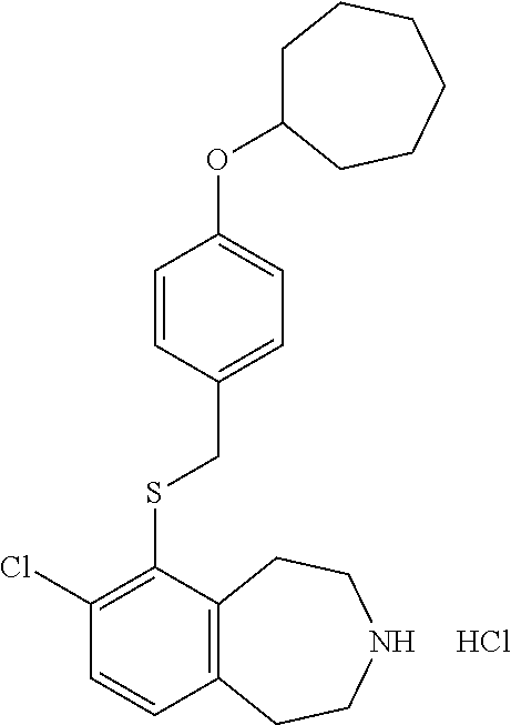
Cl.O(C1=CC=C(CSC2=C(Cl)C=CC3=C2CCNCC3)C=C1)C1CCCCCC1
